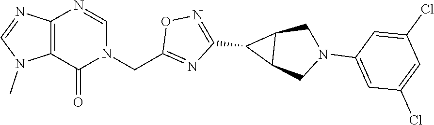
C12=C(C(=O)N(CC3=NC(C4C5C4CN(C4=CC(Cl)=CC(Cl)=C4)C5)=NO3)C=N1)N(C)C=N2
